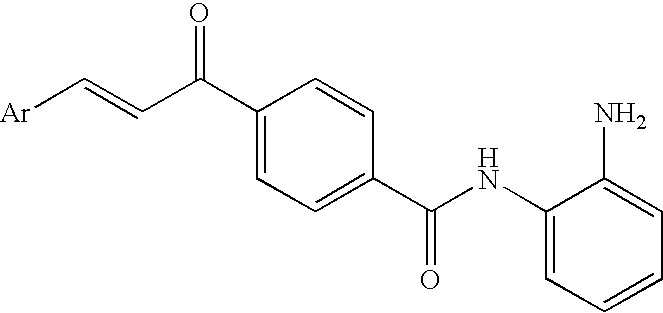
C(=CC(C1=CC=C(C(NC2=CC=CC=C2N)=O)C=C1)=O)[Ar]
